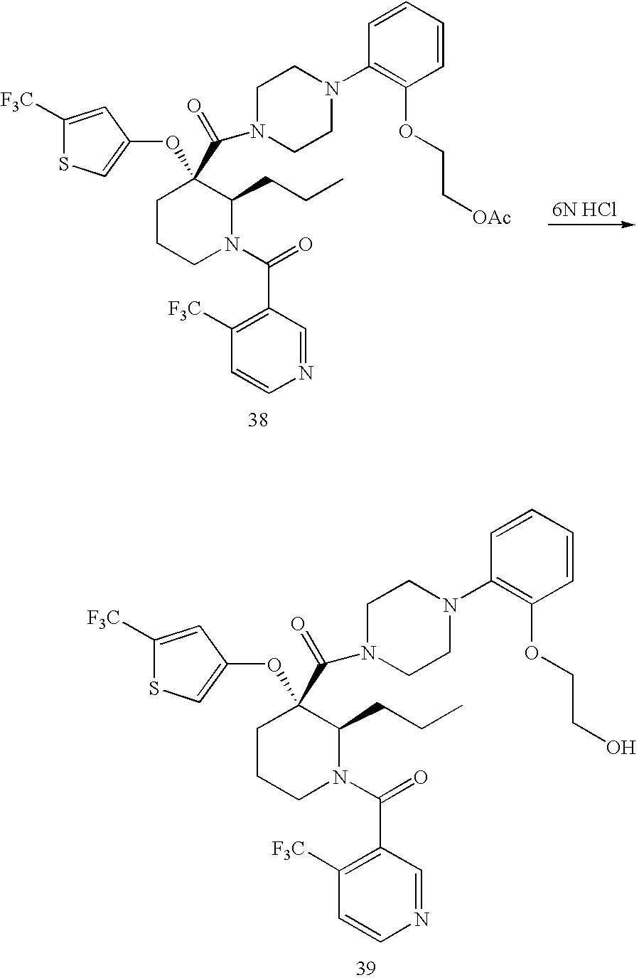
O(C1(C(N2CCN(C3=C(OCCO)C=CC=C3)CC2)=O)CCCN(C(=O)C2=C([F3C])C=CN=C2)C1CCC)C1=CSC([F3C])=C1.O(C1(C(N2CCN(C3=C(OCC[OAc])C=CC=C3)CC2)=O)CCCN(C(=O)C2=C([F3C])C=CN=C2)C1CCC)C1=CSC([F3C])=C1
